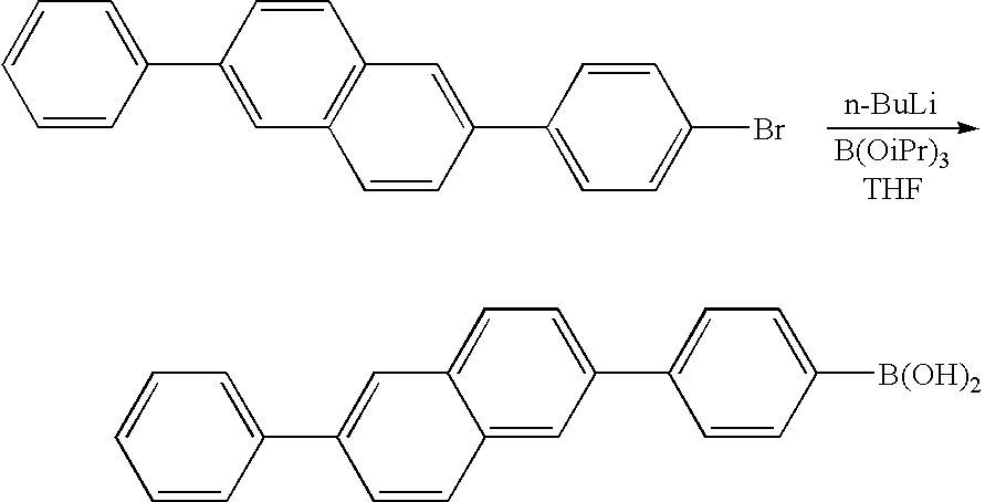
C1=CC(C2=CC=CC=C2)=CC2=C1C=C(C1=CC=C(Br)C=C1)C=C2.[n-BuLi].C1=CC(C2=CC=CC=C2)=CC2=CC=C(C3=CC=C([B(OH)2])C=C3)C=C12
